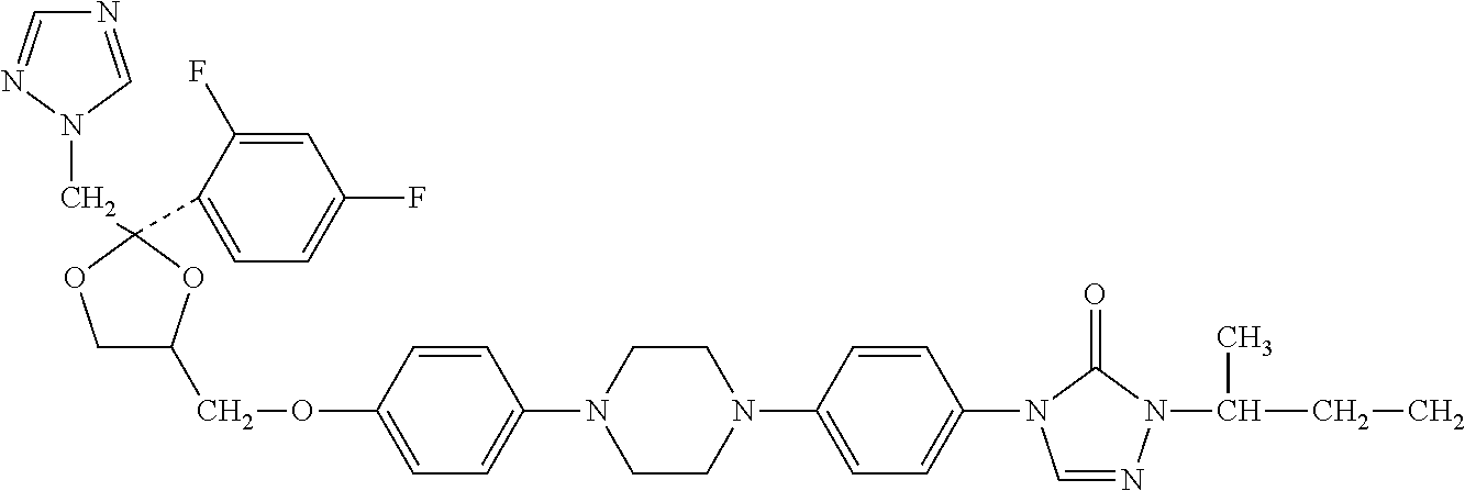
N1=CN(CC2(C3=CC=C(F)C=C3F)OCC(COC3=CC=C(N4CCN(C5=CC=C(N6C=NN(C(C)CC)C6=O)C=C5)CC4)C=C3)O2)N=C1
